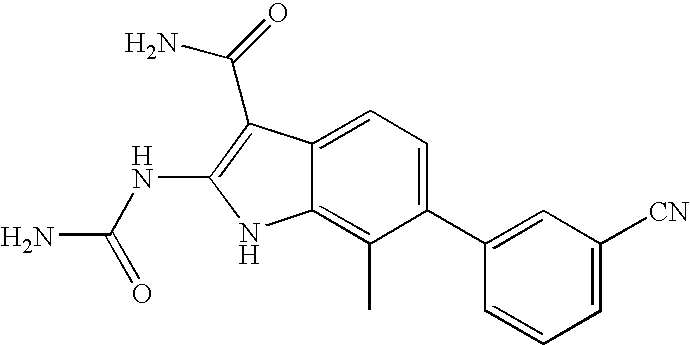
C1(C2=CC([CN])=CC=C2)=CC=C2C(=C1C)NC(NC(N)=O)=C2C(N)=O
